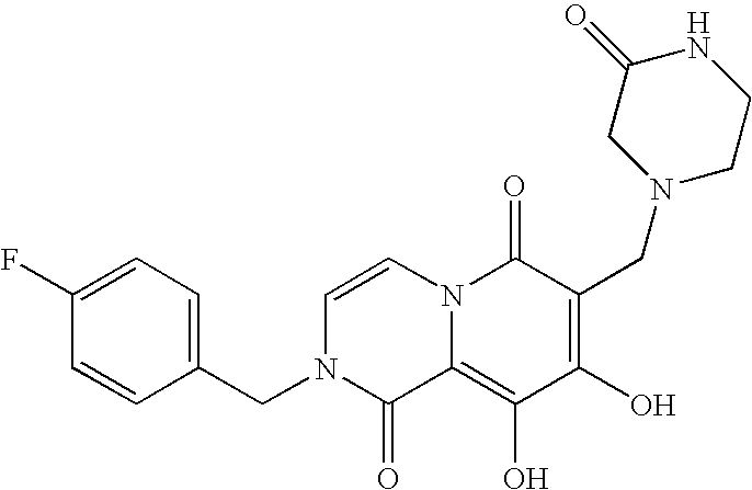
C1=CN2C(=C(O)C(O)=C(CN3CC(=O)NCC3)C2=O)C(=O)N1CC1=CC=C(F)C=C1
